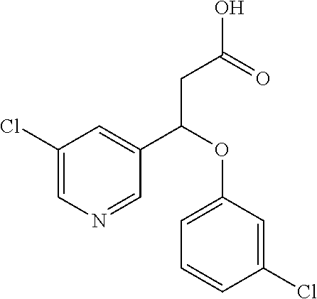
C1(C(OC2=CC=CC(Cl)=C2)CC(O)=O)=CC(Cl)=CN=C1
